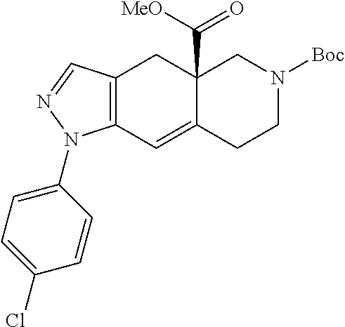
C12=C(C=C3C(C([MeO])=O)(C1)CN([Boc])CC3)N(C1=CC=C(Cl)C=C1)N=C2
